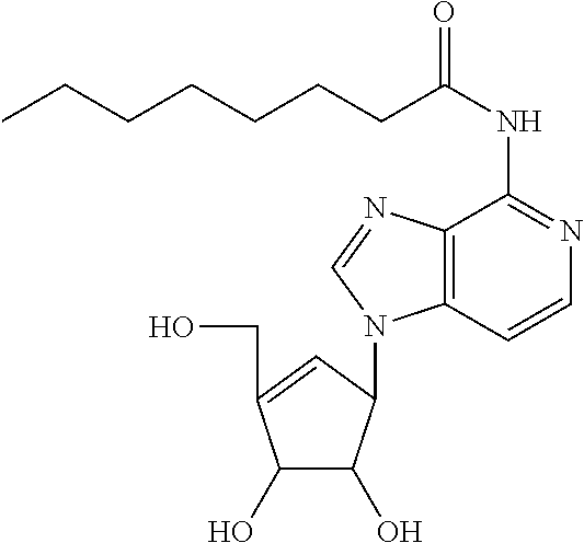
C1(O)C(O)C(N2C3=C(N=C2)C(NC(=O)CCCCCCC)=NC=C3)C=C1CO
